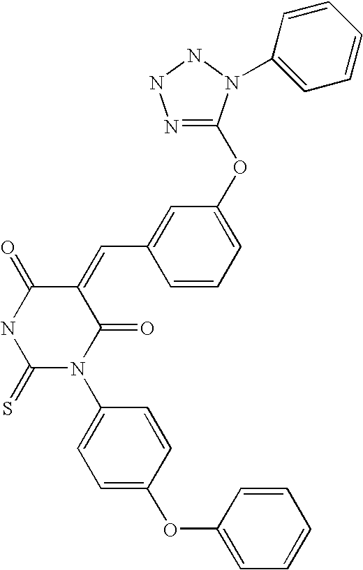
N1=C(OC2=CC=CC(C=C3C(=O)NC(=S)N(C4=CC=C(OC5=CC=CC=C5)C=C4)C3=O)=C2)N(C2=CC=CC=C2)NN1
